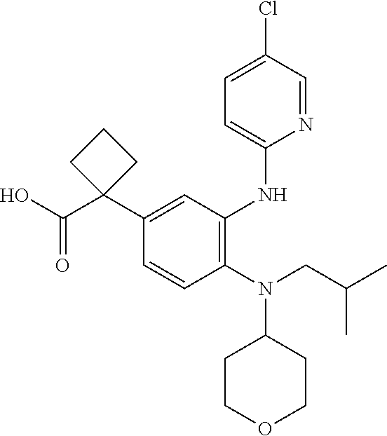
C1(N(CC(C)C)C2CCOCC2)=C(NC2=CC=C(Cl)C=N2)C=C(C2(C(O)=O)CCC2)C=C1
